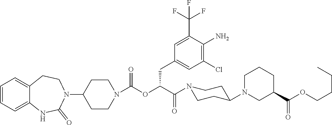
C1=CC=C2C(=C1)CCN(C1CCN(C(OC(C(N3CCC(N4CCCC(C(OCCCC)=O)C4)CC3)=O)CC3=CC(Cl)=C(N)C(C(F)(F)F)=C3)=O)CC1)C(=O)N2
